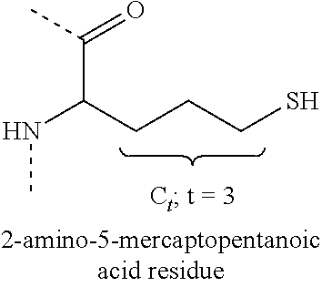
CC(=O)C(CCCS)NC
